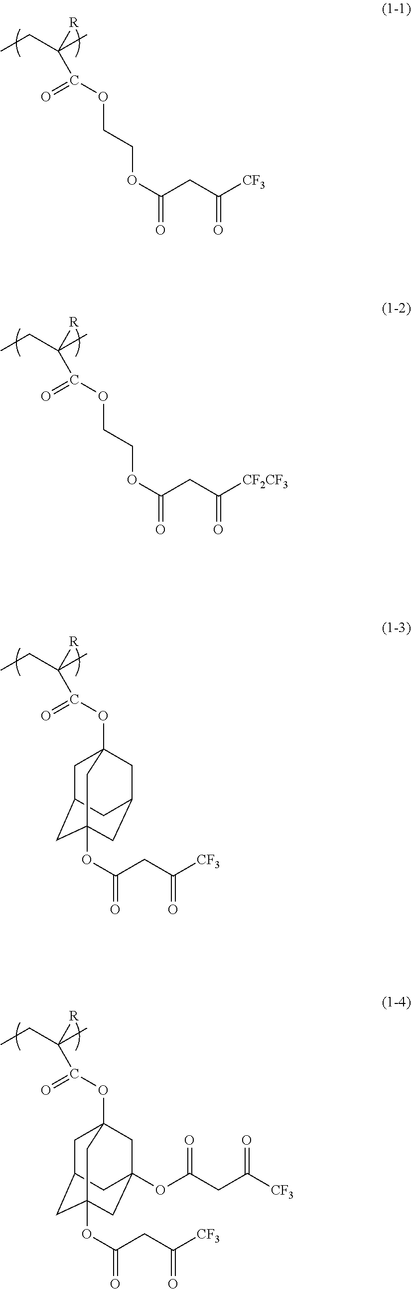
CCC(C)(C(=O)OCCOC(=O)CC([CF3])=O)[R].CCC(C)(C(=O)OCCOC(=O)CC([CF2CF3])=O)[R].CCC(C)(C(=O)OC12CC3CC(OC(CC([CF3])=O)=O)(CC(C1)C3)C2)[R].CCC(C)(C(=O)OC12CC3CC(OC(CC([CF3])=O)=O)(CC(OC(CC([CF3])=O)=O)(C1)C3)C2)[R]
